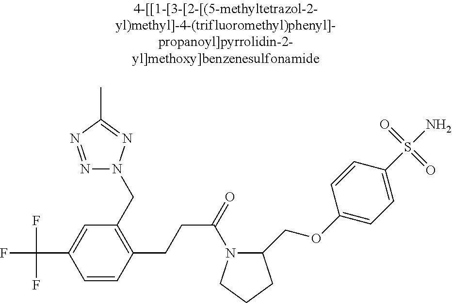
C1=C(C(F)(F)F)C=CC(CCC(=O)N2C(COC3=CC=C(S(N)(=O)=O)C=C3)CCC2)=C1CN1N=NC(C)=N1
